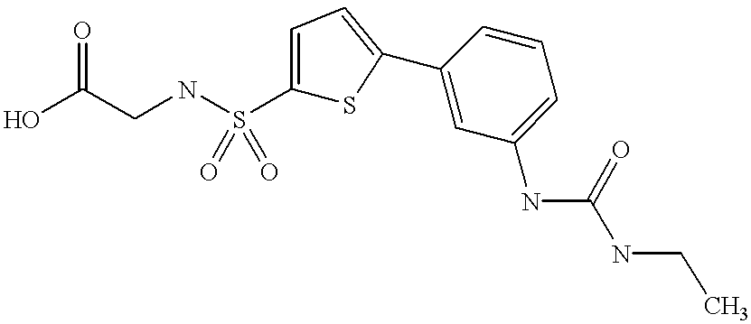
C1(NC(NCC)=O)=CC=CC(C2=CC=C(S(NCC(O)=O)(=O)=O)S2)=C1
